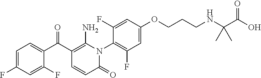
C1=C(F)C=C(F)C(C(C2=C(N)N(C3=C(F)C=C(OCCCNC(C(O)=O)(C)C)C=C3F)C(=O)C=C2)=O)=C1
